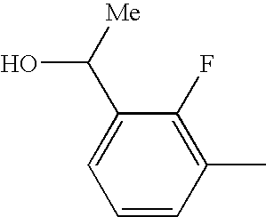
C1(F)=C(C)C=CC=C1C([Me])O
